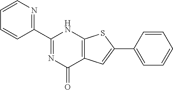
C1(C2=NC=CC=C2)=NC(=O)C2=C(N1)SC(C1=CC=CC=C1)=C2
